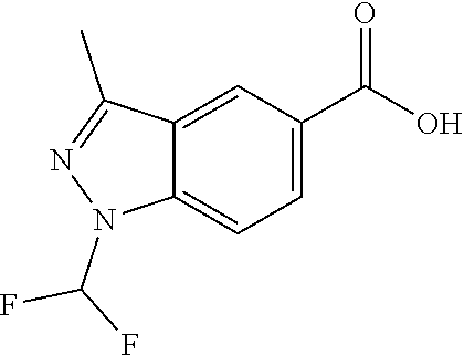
OC(=O)C1=CC=C2C(=C1)C(C)=NN2C(F)F
